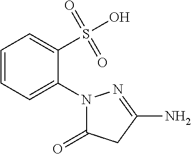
C1=CC=C(N2C(=O)CC(N)=N2)C(S(O)(=O)=O)=C1
